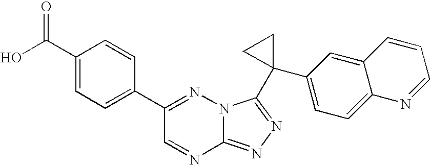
C12=NN=C(C3(C4=CC=C5C(=C4)C=CC=N5)CC3)N1N=C(C1=CC=C(C(O)=O)C=C1)C=N2
